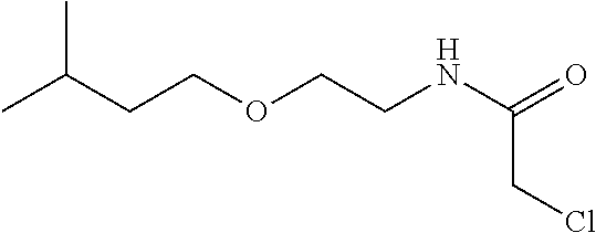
CC(CCOCCNC(=O)CCl)C
